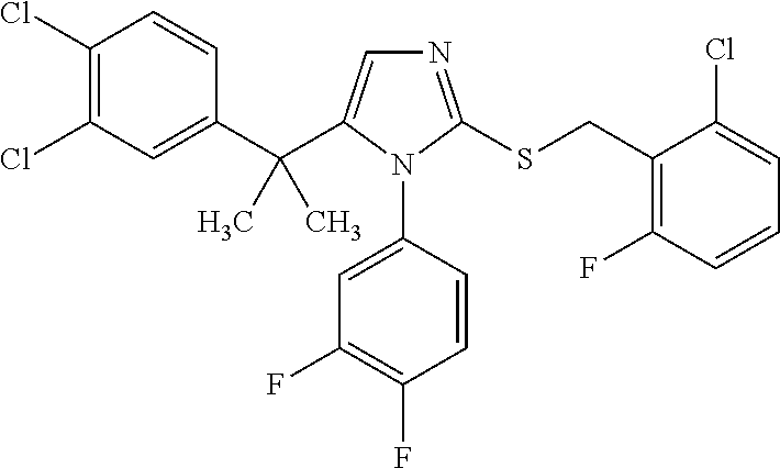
C1(C(C2=CN=C(SCC3=C(F)C=CC=C3Cl)N2C2=CC(F)=C(F)C=C2)(C)C)=CC(Cl)=C(Cl)C=C1
